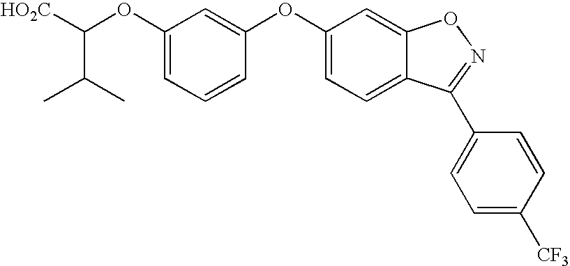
C1(OC([HO2C])C(C)C)=CC=CC(OC2=CC=C3C(=C2)ON=C3C2=CC=C([CF3])C=C2)=C1
